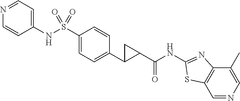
C1(NS(C2=CC=C(C3C(C(NC4=NC5=C(C=NC=C5C)S4)=O)C3)C=C2)(=O)=O)=CC=NC=C1
